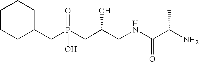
C(P(CC(CNC(C(N)C)=O)O)(O)=O)C1CCCCC1
